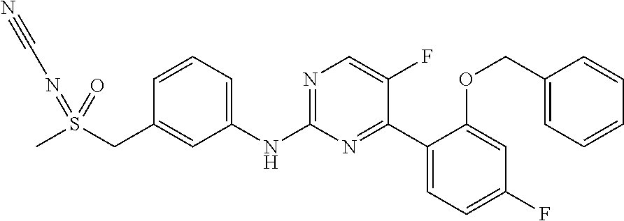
C1(NC2=NC=C(F)C(C3=CC=C(F)C=C3OCC3=CC=CC=C3)=N2)=CC=CC(CS(C)(=NC#N)=O)=C1
